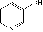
C1=CC=C(O)C=N1
